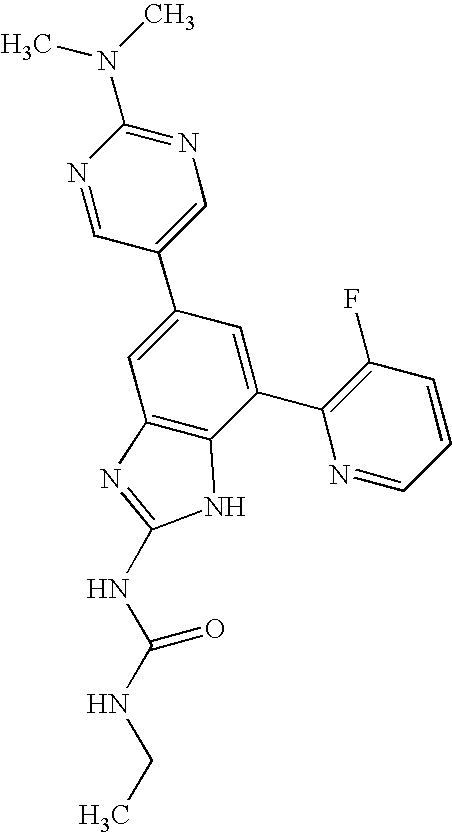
N1=CC(C2=CC3=C(C(C4=C(F)C=CC=N4)=C2)NC(NC(NCC)=O)=N3)=CN=C1N(C)C
